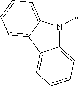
C12=CC=CC=C1C1=CC=CC=C1N2[#]
